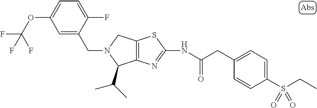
C12=C(N=C(NC(CC3=CC=C(S(CC)(=O)=O)C=C3)=O)S1)C(C(C)C)N(CC1=CC(OC(F)(F)F)=CC=C1F)C2
